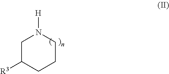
C1C([R3])CCCN1[H]
